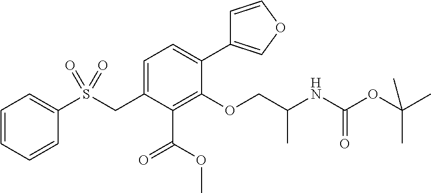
C1=CC=CC(S(CC2=CC=C(C3=COC=C3)C(OCC(NC(OC(C)(C)C)=O)C)=C2C(OC)=O)(=O)=O)=C1
